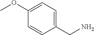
C1(CN)=CC=C(OC)C=C1
